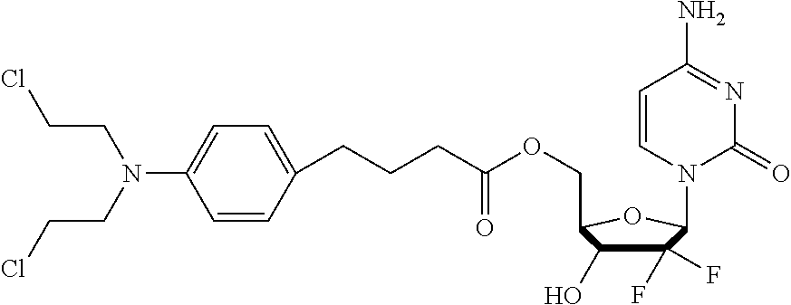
O(CC1C(O)C(F)(F)C(N2C(=O)N=C(N)C=C2)O1)C(CCCC1=CC=C(N(CCCl)CCCl)C=C1)=O
